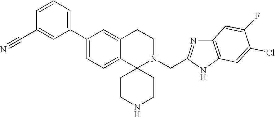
C1(C2=CC=C3C(=C2)CCN(CC2=NC4=C(N2)C=C(Cl)C(F)=C4)C32CCNCC2)=CC=CC(C#N)=C1
